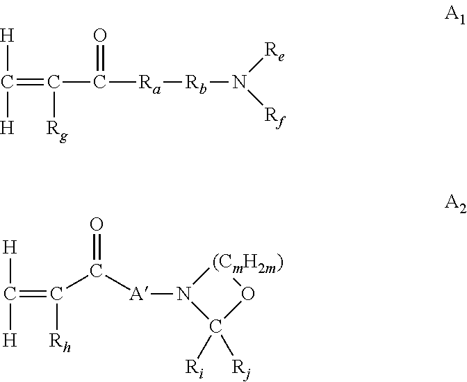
[H]C(=C([Rg])C(=O)[Ra][Rb]N([Rf])[Re])[H].[H]C([H])=C([Rh])C(=O)[A]N1C([Ri])([Rj])O[(CmH2m)]1
